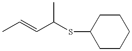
CC(C=CC)SC1CCCCC1
